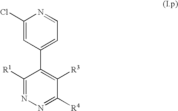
C1(C2=CC=NC(Cl)=C2)=C([R3])C([R4])=NN=C1[R1]
